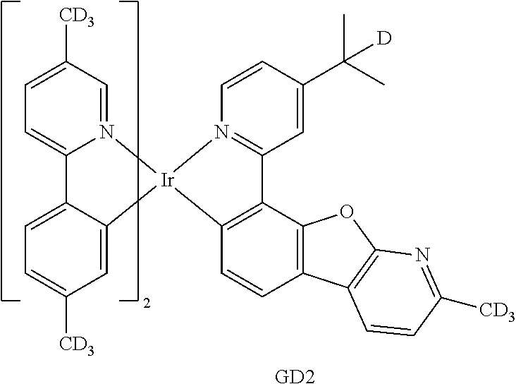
C1([CD3])=CC=C2N(=C1)[Ir]1(C3=CC([CD3])=CC=C23)N2=C(C=C(C([D])(C)C)C=C2)C2=C1C=CC1=C2OC2=C1C=CC([CD3])=N2.[GD2]
